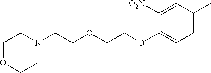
C1OCCN(CCOCCOC2=CC=C(C)C=C2[O2N])C1
